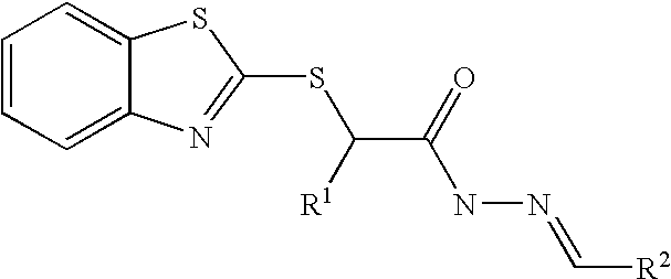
C1=CC=C2C(=C1)SC(SC([R1])C(=O)NN=C[R2])=N2
